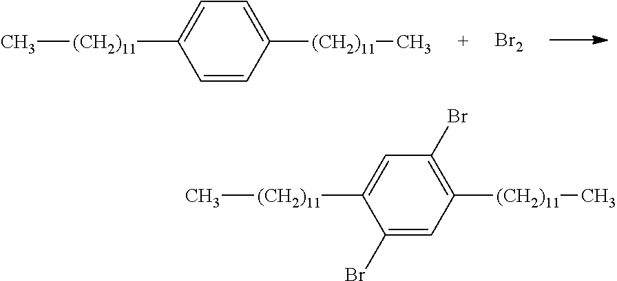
C1([(CH2)11]C)=CC=C([(CH2)11]C)C=C1.[Br2].C1([(CH2)11]C)=CC(Br)=C([(CH2)11]C)C=C1Br
